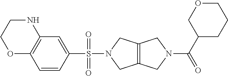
C12=C(C=CC(S(N3CC4=C(C3)CN(C(C3CCCOC3)=O)C4)(=O)=O)=C1)OCCN2
